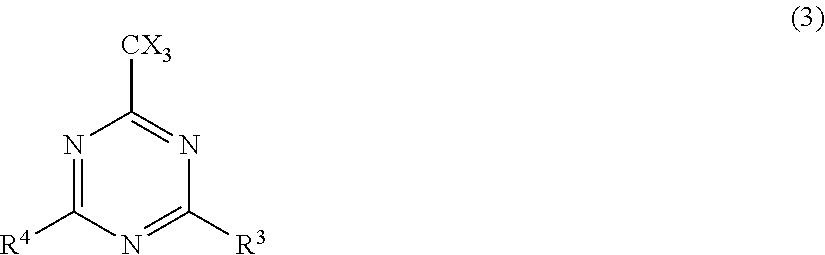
N1=C([R4])N=C([R3])N=C1[CX3]
